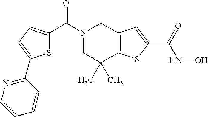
N1(C(C2=CC=C(C3=NC=CC=C3)S2)=O)CC(C)(C)C2=C(C1)C=C(C(=O)NO)S2
